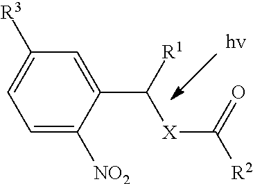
C1=C([NO2])C(C([X]C(=O)[R2])[R1])=CC([R3])=C1
